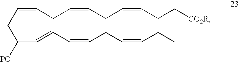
C(C=CC=CCC=CCC)(CC=CCC=CCC=CCC[CO2R])[PO]
